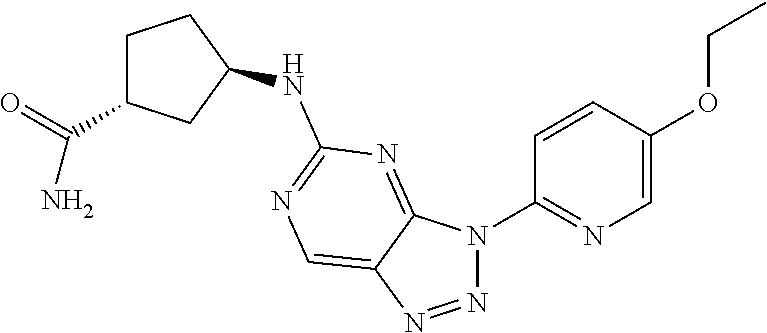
N1=NC2=CN=C(NC3CC(C(N)=O)CC3)N=C2N1C1=NC=C(OCC)C=C1
